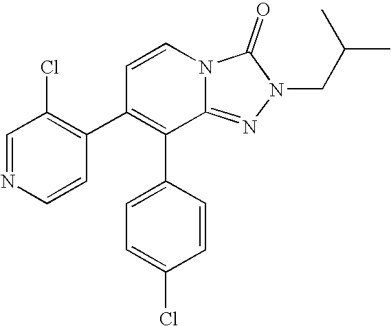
C1=C(C2=C(C3=C(Cl)C=NC=C3)C=CN3C2=NN(CC(C)C)C3=O)C=CC(Cl)=C1
